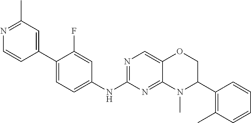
C1(C2=CC=C(NC3=NC=C4C(=N3)N(C)C(C3=C(C)C=CC=C3)CO4)C=C2F)=CC(C)=NC=C1
